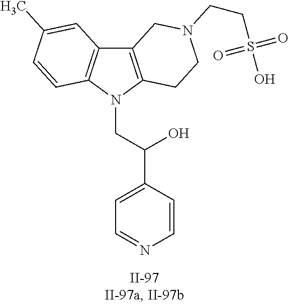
C12=C(N(CC(O)C3=CC=NC=C3)C3=C1C=C(C)C=C3)CCN(CCS(O)(=O)=O)C2
